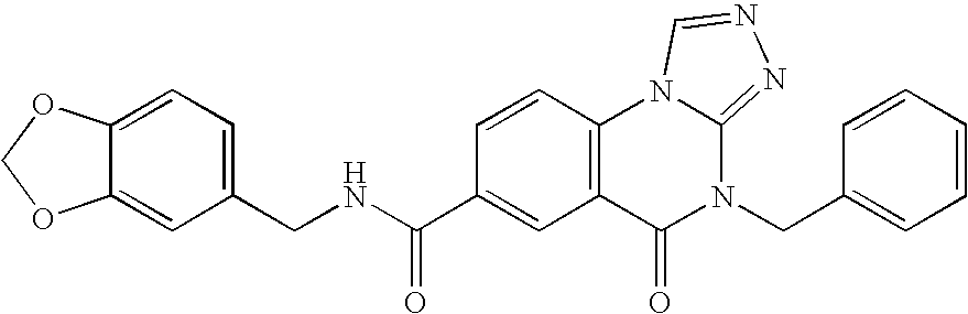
C1=C2C(=CC(CNC(C3=CC4=C(C=C3)N3C(=NN=C3)N(CC3=CC=CC=C3)C4=O)=O)=C1)OCO2
